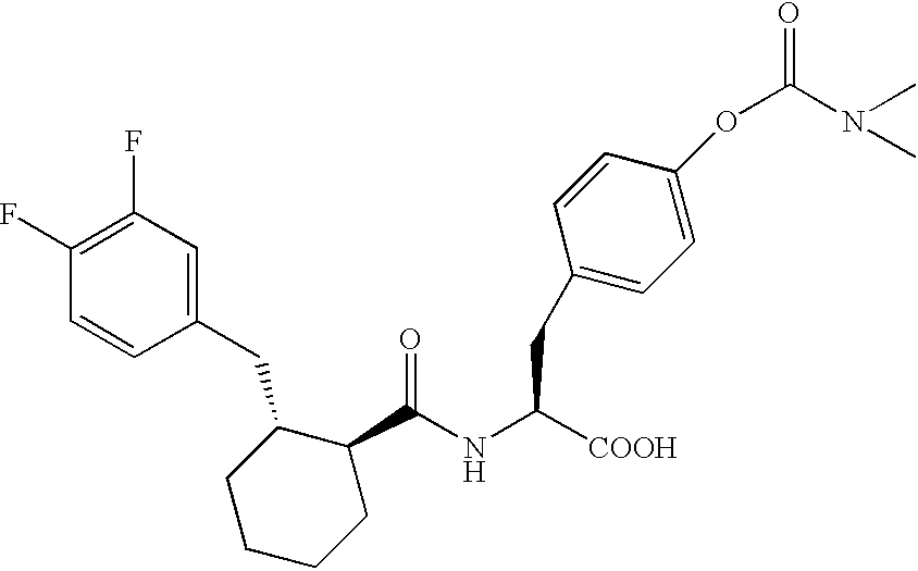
C(NC([COOH])CC1=CC=C(OC(=O)N(C)C)C=C1)(=O)C1C(CC2=CC(F)=C(F)C=C2)CCCC1
